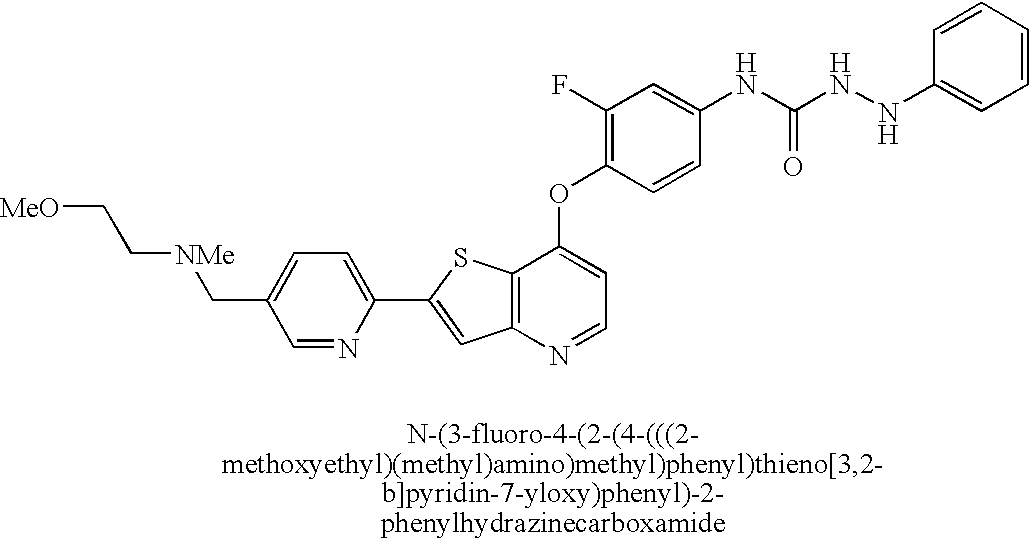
C12=C(SC(C3=CC=C(C[NMe]CC[MeO])C=N3)=C1)C(OC1=C(F)C=C(NC(=O)NNC3=CC=CC=C3)C=C1)=CC=N2
